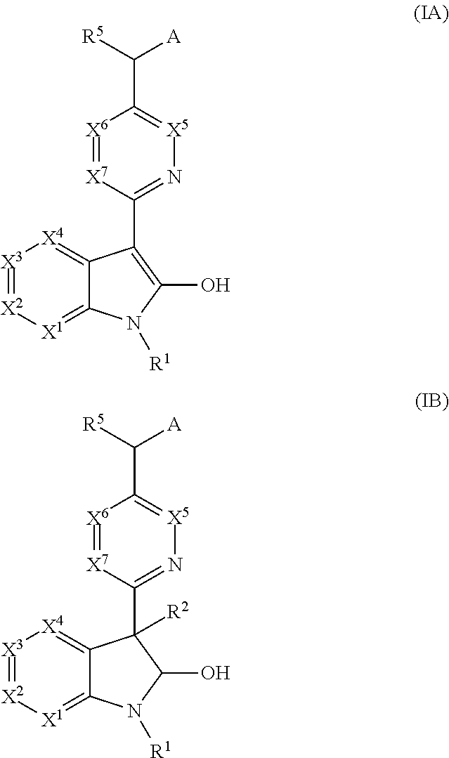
[X3]1=[X2][X1]=C2C(=[X4]1)C(C1=N[X5]=C(C([R5])[A])[X6]=[X7]1)=C(O)N2[R1].[X3]1=[X2][X1]=C2C(=[X4]1)C(C1=N[X5]=C(C([R5])[A])[X6]=[X7]1)([R2])C(O)N2[R1]
